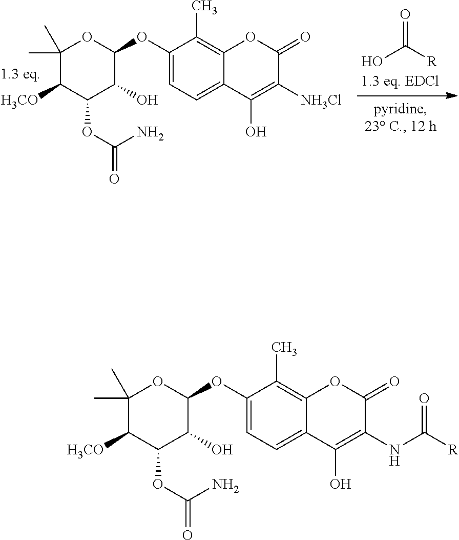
C1(C)(C)C([H3CO])C(OC(=O)N)C(O)C(OC2=CC=C3C(=C2C)OC(=O)C([NH3Cl])=C3O)O1.O=C([R])O.C1(C)(C)C([H3CO])C(OC(=O)N)C(O)C(OC2=CC=C3C(=C2C)OC(=O)C(NC([R])=O)=C3O)O1
